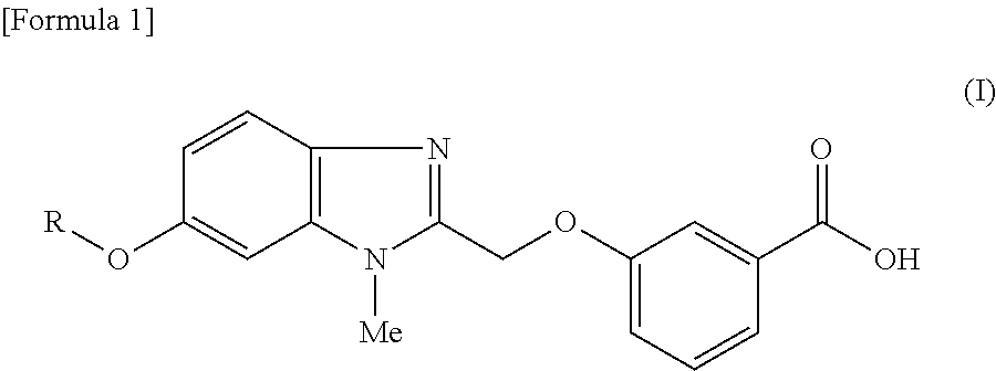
C12=C(N([Me])C(COC3=CC=CC(C(O)=O)=C3)=N1)C=C(O[R])C=C2
